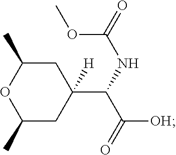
C1(C)CC(C(C([OH])=O)NC(=O)OC)([H])CC(C)O1
